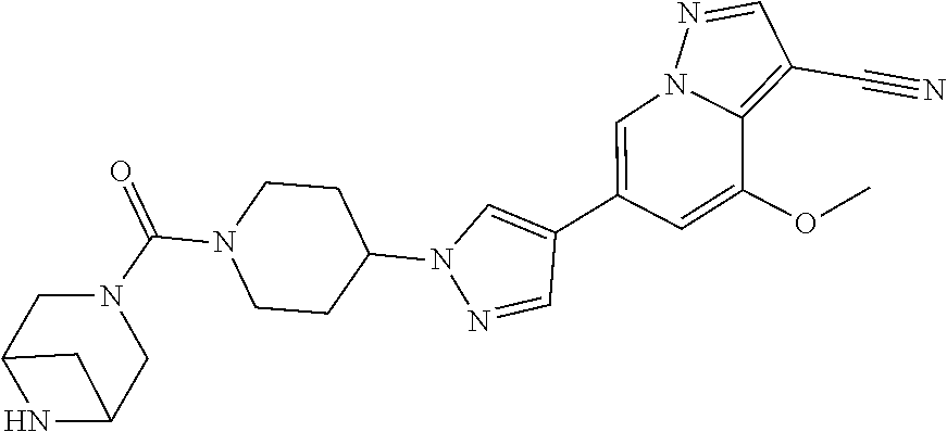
C1(C2=CN3C(=C(C#N)C=N3)C(OC)=C2)=CN(C2CCN(C(=O)N3CC4NC(C3)C4)CC2)N=C1
